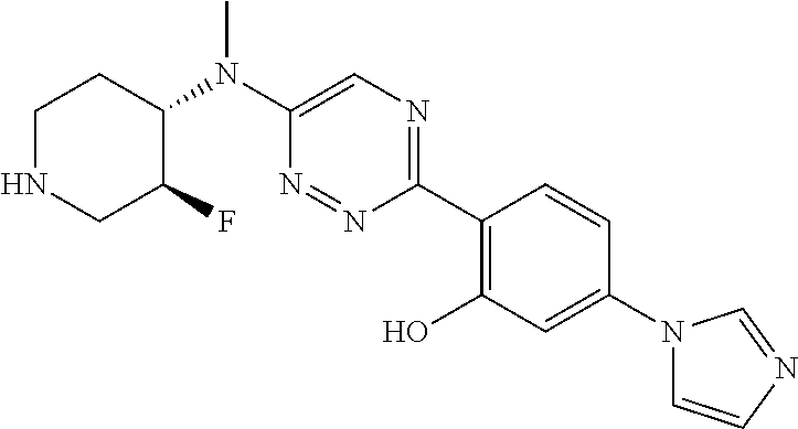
C1NCC(F)C(N(C2=CN=C(C3=C(O)C=C(N4C=CN=C4)C=C3)N=N2)C)C1
